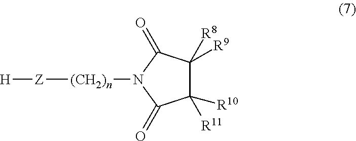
[H][Z][(CH2)n]N1C(=O)C([R10])([R11])C([R9])([R8])C1=O
